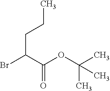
BrC(C(OC(C)(C)C)=O)CCC
